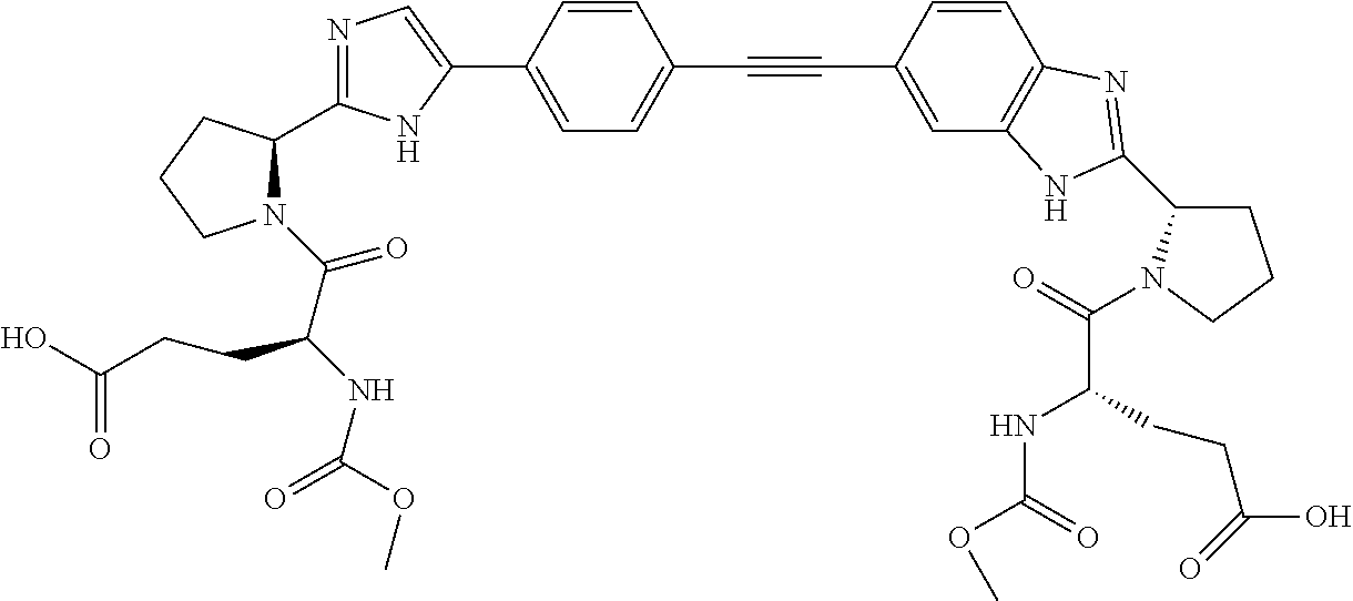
C1=C(C2=CN=C(C3N(C(C(CCC(O)=O)NC(=O)OC)=O)CCC3)N2)C=CC(C#CC2=CC3=C(C=C2)N=C(C2CCCN2C(=O)C(CCC(=O)O)NC(=O)OC)N3)=C1
